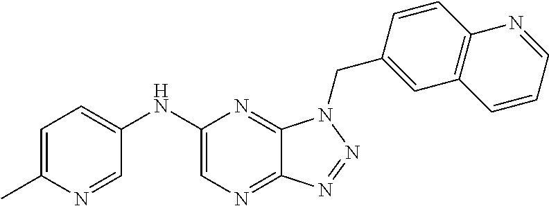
C1(NC2=CC=C(C)N=C2)=CN=C2C(=N1)N(CC1=CC3=C(C=C1)N=CC=C3)N=N2
